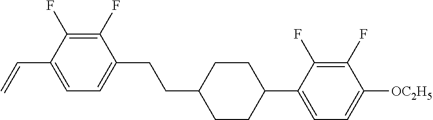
C1(F)=C(F)C(C=C)=CC=C1CCC1CCC(C2=CC=C([OC2H5])C(F)=C2F)CC1
